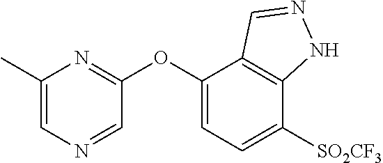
C1(C)=CN=CC(OC2=CC=C([SO2CF3])C3=C2C=NN3)=N1
